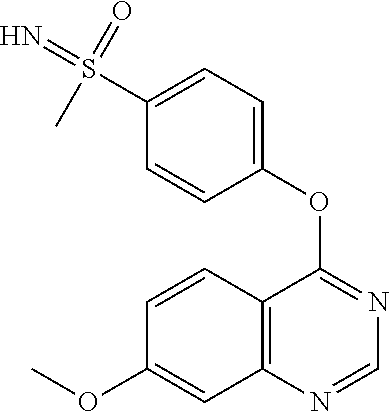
C12=C(N=CN=C1OC1=CC=C(S(=N)(=O)C)C=C1)C=C(OC)C=C2
